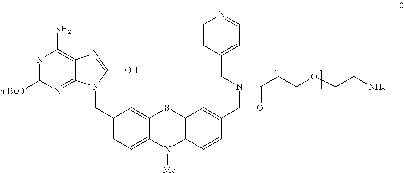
C1(CN2C3=NC([n-BuO])=NC(N)=C3N=C2O)=CC=C2C(=C1)SC1=C(N2[Me])C=CC(CN(C(CCOCCN)=O)CC2=CC=NC=C2)=C1
